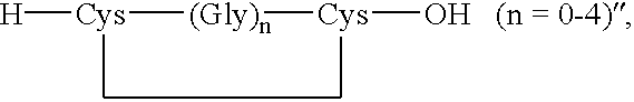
[H][Cys][(Gly)n][Cys][OH   (n = 0-4)]
